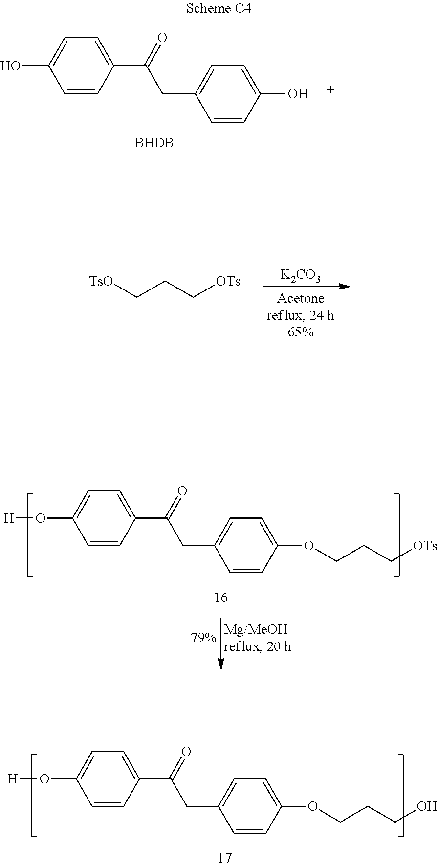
C1=C(O[H])C=CC(C(=O)CC2=CC=C(OCCCO)C=C2)=C1.C1=C(O)C=CC(C(=O)CC2=CC=C(O)C=C2)=C1.[BHDB].[K2CO3].[TsO]CCC[OTs].C1=C(O[H])C=CC(C(=O)CC2=CC=C(OCCC[OTs])C=C2)=C1
